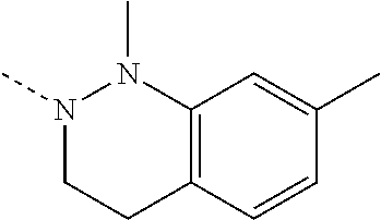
N1(C)CCC2=C(N1C)C=C(C)C=C2
